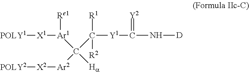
[Y1](C(N[D])=[Y2])C([R1])([R2])C([Ar1]([X1][POLY1])[Re1])([Ar2][X2][POLY2])[Ha]
